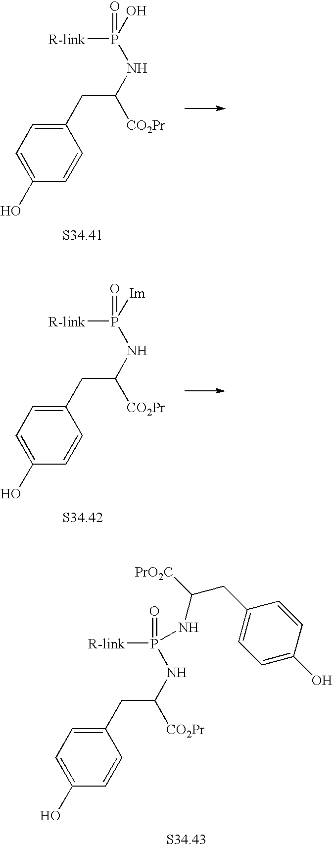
[R-link]P(NC([CO2Pr])CC1=CC=C(O)C=C1)(=O)O.[R-link]P(NC([CO2Pr])CC1=CC=C(O)C=C1)(=O)[Im].[R-link]P(NC([CO2Pr])CC1=CC=C(O)C=C1)(=O)NC(CC1=CC=C(O)C=C1)[PrO2C]
